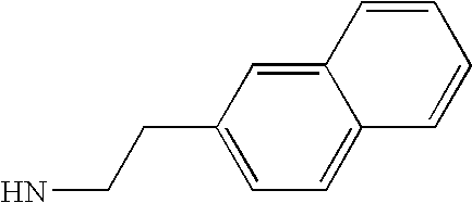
C12=CC(CCN)=CC=C1C=CC=C2
